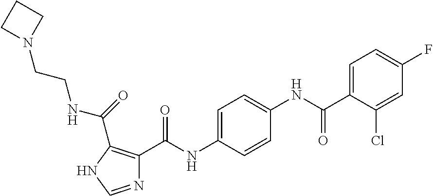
N1=CNC(C(NCCN2CCC2)=O)=C1C(NC1=CC=C(NC(C2=CC=C(F)C=C2Cl)=O)C=C1)=O
